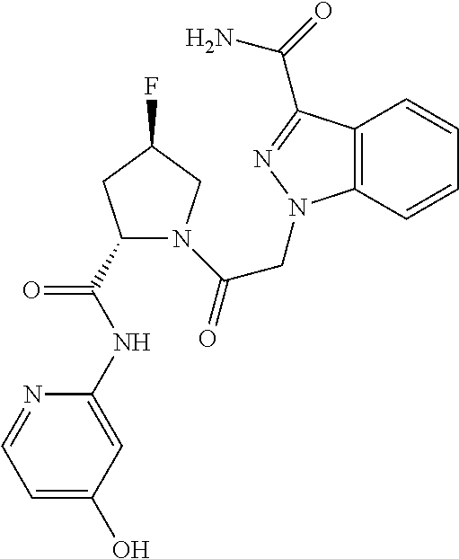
C12=C(C=CC=C1)N(CC(N1C(C(=O)NC3=CC(O)=CC=N3)CC(F)C1)=O)N=C2C(N)=O
